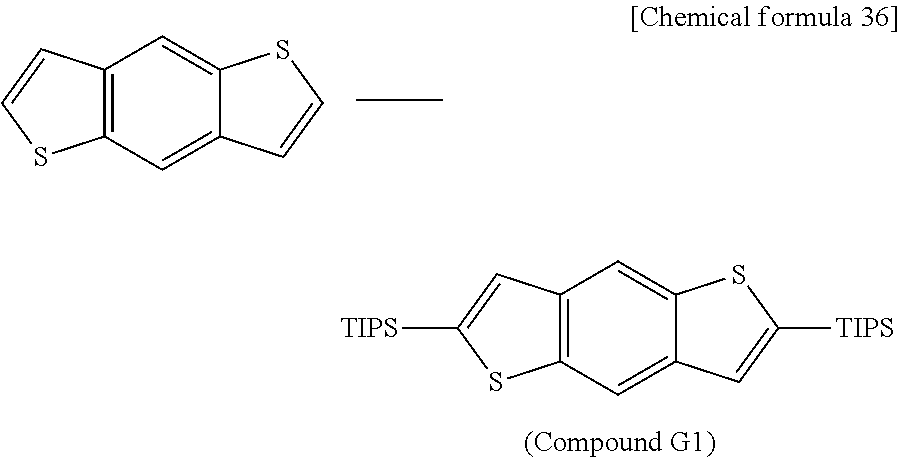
C12=C(C=C3C(=C1)SC([TIPS])=C3)SC([TIPS])=C2.C12=C(C=C3C(=C1)SC=C3)SC=C2
